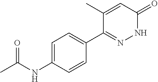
CC(NC1=CC=C(C2=NNC(=O)C=C2C)C=C1)=O
